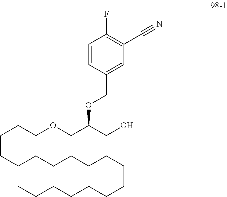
C(OC(COCCCCCCCCCCCCCCCCCC)CO)C1=CC(C#N)=C(F)C=C1
